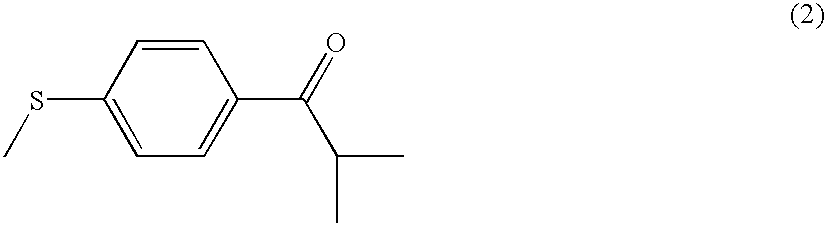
C1=CC(SC)=CC=C1C(=O)C(C)C
